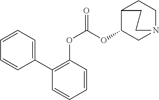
O(C(OC1C2CCN(C1)CC2)=O)C1=C(C2=CC=CC=C2)C=CC=C1
